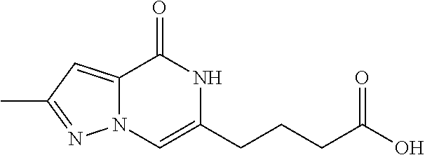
C12=CC(C)=NN1C=C(CCCC(O)=O)NC2=O
